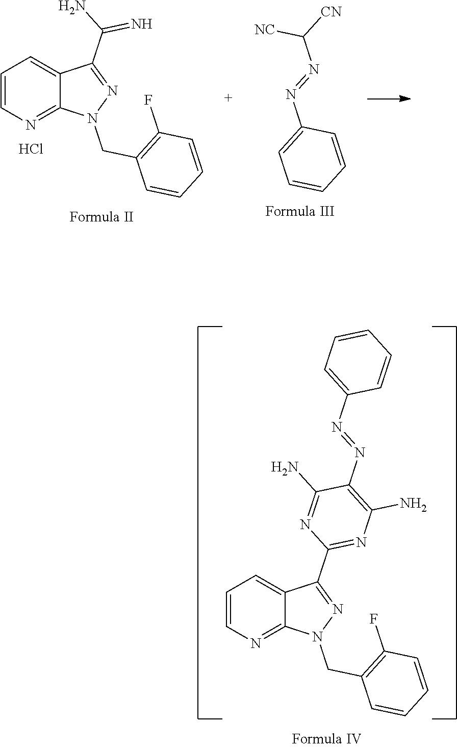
C1=CN=C2C(=C1)C(C1=NC(N)=C(N=NC3=CC=CC=C3)C(N)=N1)=NN2CC1=C(F)C=CC=C1.C1=CN=C2C(=C1)C(C(N)=N)=NN2CC1=C(F)C=CC=C1.C1=C(N=NC([CN])[NC])C=CC=C1.Cl
